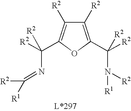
C1([R2])=C(C([R2])(N([R2])[R1])[R2])OC(C([R2])(N=C([R2])[R1])[R2])=C1[R2]
